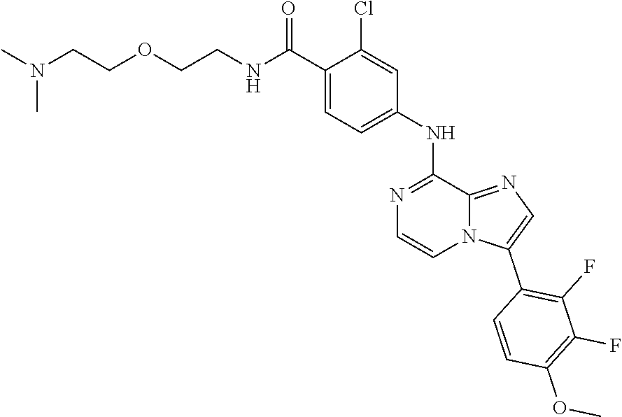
C(=O)(C1=CC=C(NC2=NC=CN3C2=NC=C3C2=C(F)C(F)=C(OC)C=C2)C=C1Cl)NCCOCCN(C)C
